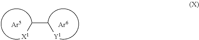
C(C[Y1])[X1]
